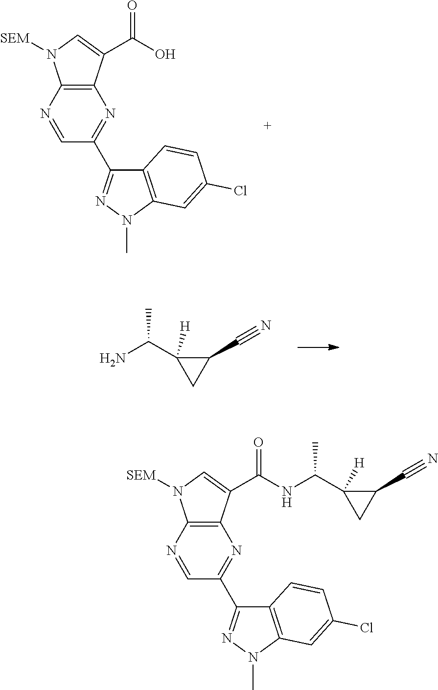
C12=C(C(C(O)=O)=CN1[SEM])N=C(C1=NN(C)C3=C1C=CC(Cl)=C3)C=N2.NC(C1([H])CC1C#N)C.C12=C(C(C(=O)NC(C3([H])CC3C#N)C)=CN1[SEM])N=C(C1=NN(C)C3=C1C=CC(Cl)=C3)C=N2
